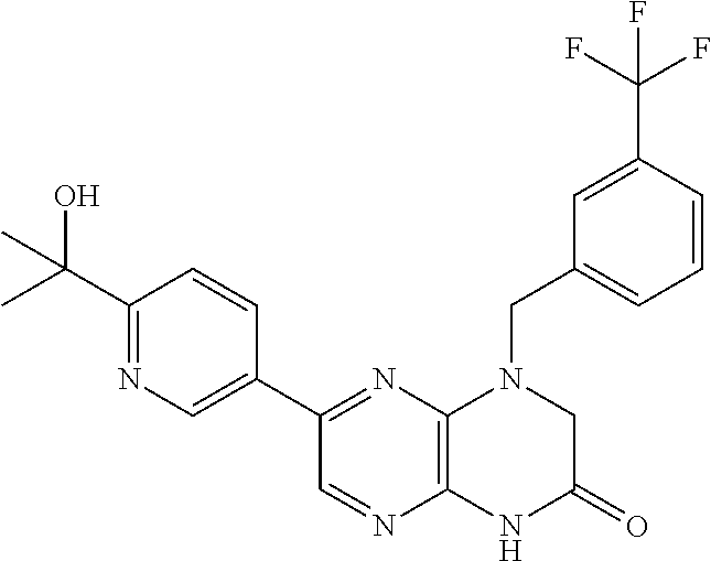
C1(C(C)(O)C)=NC=C(C2=NC3=C(N=C2)NC(=O)CN3CC2=CC=CC(C(F)(F)F)=C2)C=C1
